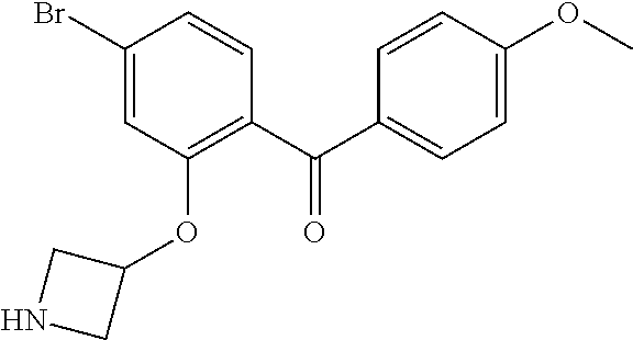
C1(Br)=CC(OC2CNC2)=C(C(C2=CC=C(OC)C=C2)=O)C=C1
